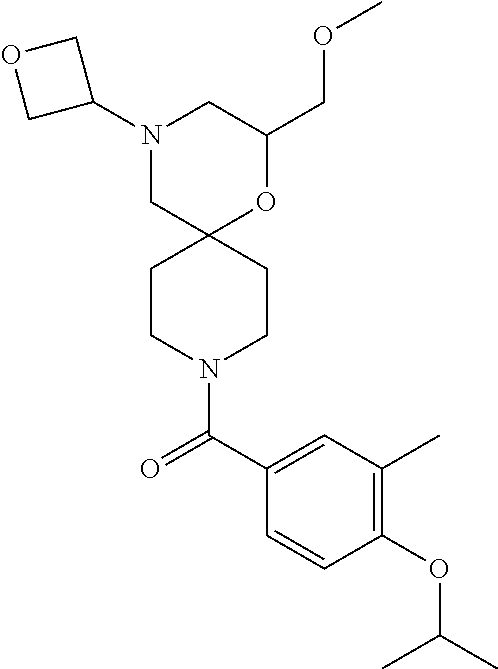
C1(COC)OC2(CN(C3COC3)C1)CCN(C(C1=CC(C)=C(OC(C)C)C=C1)=O)CC2
